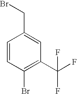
C1=CC(Br)=C(C(F)(F)F)C=C1CBr
